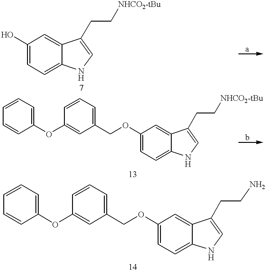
C1=C(O)C=C2C(=C1)NC=C2CC[NHCO2-tBu].C1=CC=C(COC2=CC=C3C(=C2)C(CC[NHCO2-tBu])=CN3)C=C1OC1=CC=CC=C1.C1=CC=C(COC2=CC=C3C(=C2)C(CCN)=CN3)C=C1OC1=CC=CC=C1
